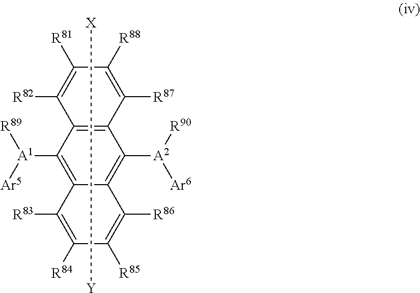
C12=C(C([A1]([Ar5])[R89])=C3C(=C1[A2]([R90])[Ar6])C([R86])=C([R85])C([R84])=C3[R83])C([R82])=C([R81])C([R88])=C2[R87].[X][Y]
